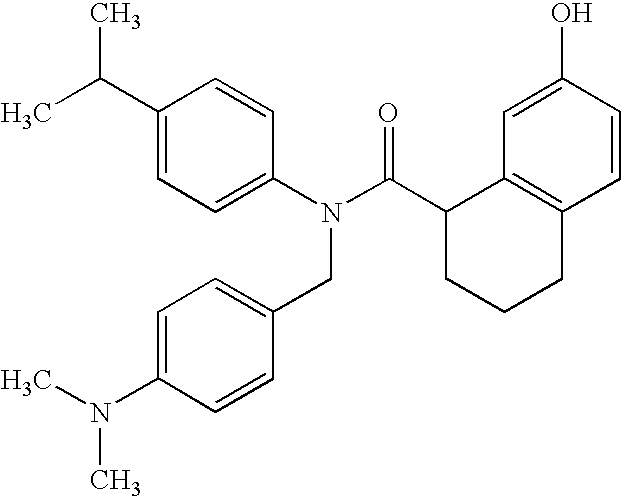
C1(C(C)C)=CC=C(N(C(C2CCCC3=C2C=C(O)C=C3)=O)CC2=CC=C(N(C)C)C=C2)C=C1
